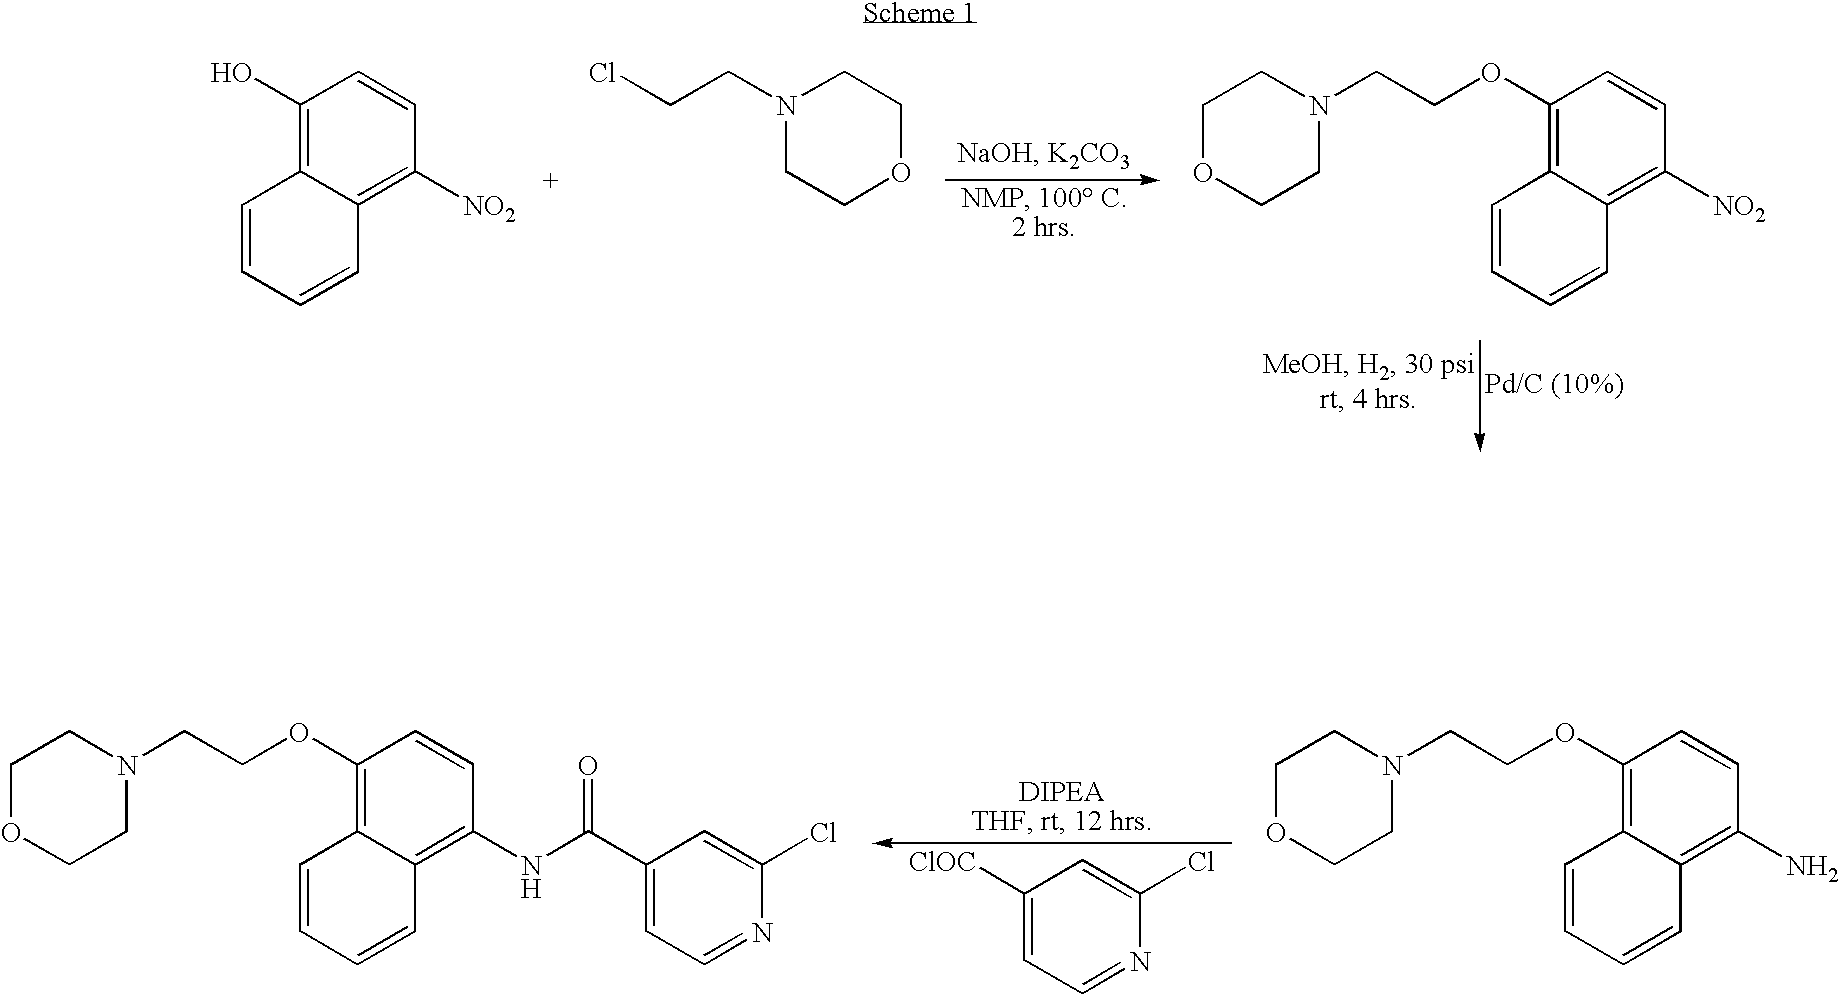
C1(O)=C2C(=C([NO2])C=C1)C=CC=C2.N1(CCCl)CCOCC1.C1OCCN(CCOC2=C3C(=C([NO2])C=C2)C=CC=C3)C1.C1([ClOC])=CC=NC(Cl)=C1.C1OCCN(CCOC2=C3C(=C(N)C=C2)C=CC=C3)C1.C1OCCN(CCOC2=C3C(=C(NC(C4=CC=NC(Cl)=C4)=O)C=C2)C=CC=C3)C1
